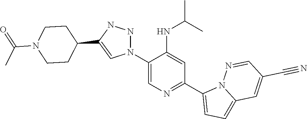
C1(N2NNC(C3CCN(C(=O)C)CC3)=C2)=CN=C(C2=CC=C3N2N=CC(C#N)=C3)C=C1NC(C)C
